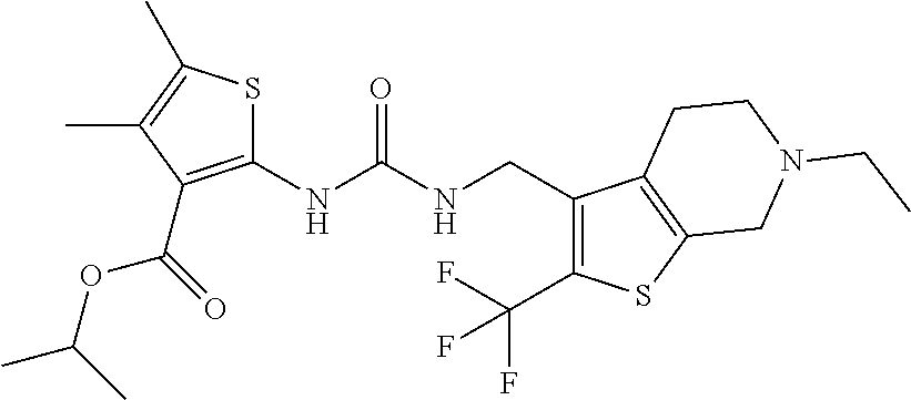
C1(NC(NCC2=C(C(F)(F)F)SC3=C2CCN(CC)C3)=O)=C(C(OC(C)C)=O)C(C)=C(C)S1
